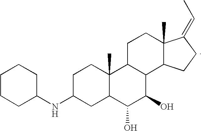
C1(NC2CC3C(C)(CC2)C2C(C(O)C3O)C3C(C)(CC2)C(=CC)CC3)CCCCC1
